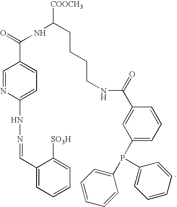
C1(C=NNC2=CC=C(C(=O)NC(CCCCNC(=O)C3=CC(P(C4=CC=CC=C4)C4=CC=CC=C4)=CC=C3)[COOCH3])C=N2)=CC=CC=C1[SO3H]
